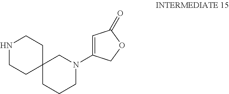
N1CCC2(CC1)CCCN(C1=CC(=O)OC1)C2
